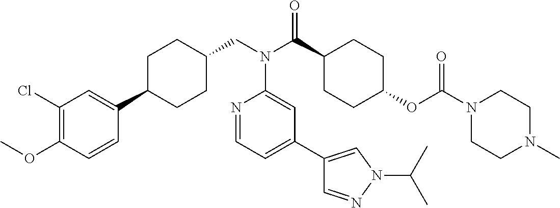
C1(Cl)=C(OC)C=CC(C2CCC(CN(C(C3CCC(OC(N4CCN(C)CC4)=O)CC3)=O)C3=CC(C4=CN(C(C)C)N=C4)=CC=N3)CC2)=C1
